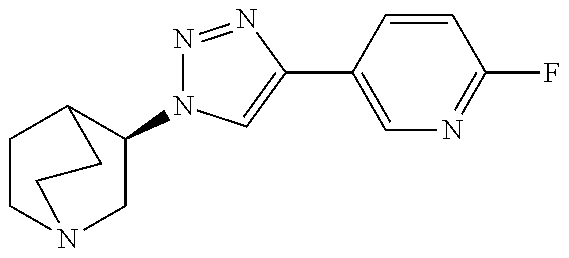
C1(N2N=NC(C3=CN=C(F)C=C3)=C2)CN2CCC1CC2
